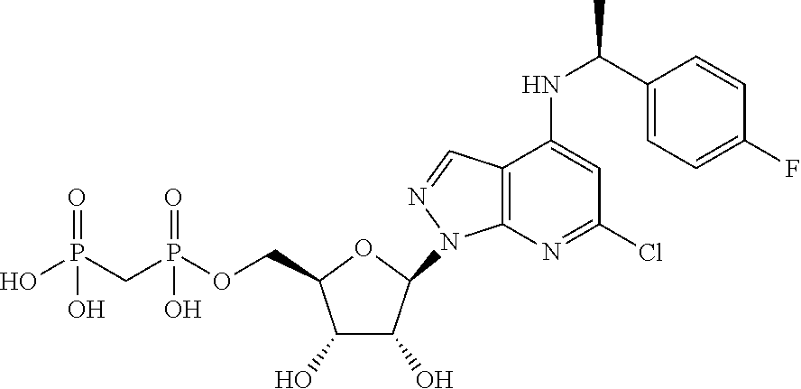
C1(O)C(O)C(N2C3=C(C(NC(C)C4=CC=C(F)C=C4)=CC(Cl)=N3)C=N2)OC1COP(CP(O)(=O)O)(=O)O
